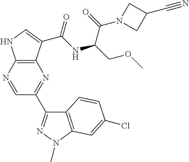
C12=C(C(C(NC(COC)C(=O)N3CC(C#N)C3)=O)=CN1)N=C(C1=NN(C)C3=C1C=CC(Cl)=C3)C=N2
